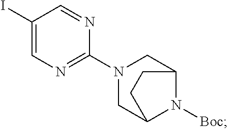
C1(I)=CN=C(N2CC3N([Boc])C(C2)CC3)N=C1
